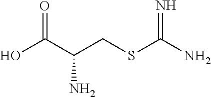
OC(C(CSC(N)=N)N)=O
